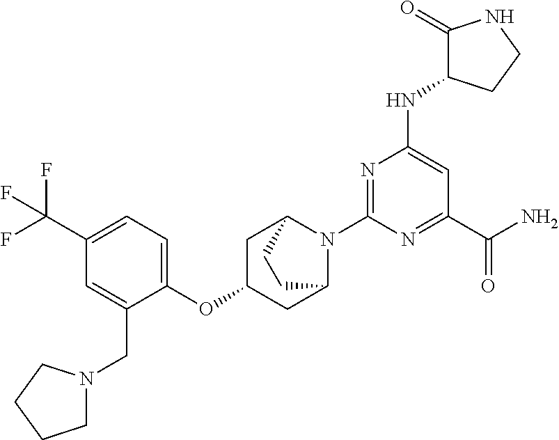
C1(N2C3CC(OC4=CC=C(C(F)(F)F)C=C4CN4CCCC4)CC2CC3)=NC(NC2C(=O)NCC2)=CC(C(N)=O)=N1
